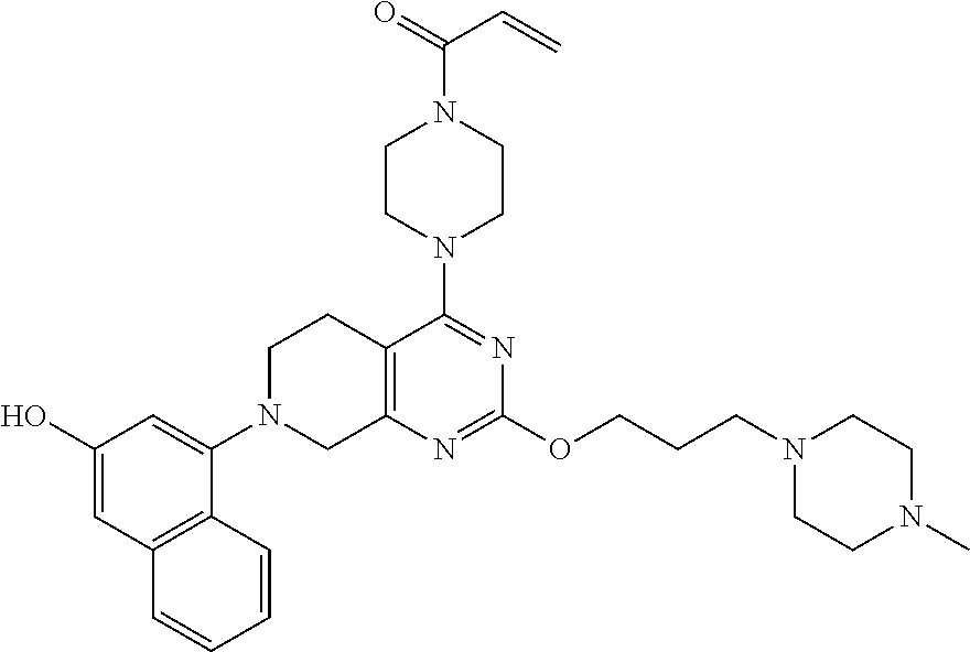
C12=C(N=C(OCCCN3CCN(C)CC3)N=C1N1CCN(C(=O)C=C)CC1)CN(C1=CC(O)=CC3=C1C=CC=C3)CC2
